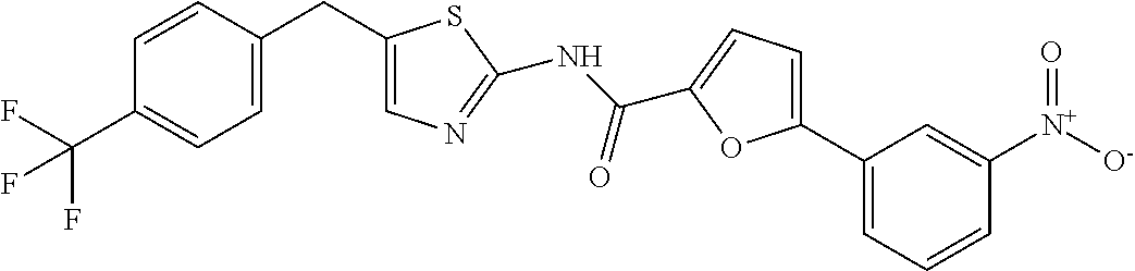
C1=CC(CC2=CN=C(NC(=O)C3=CC=C(C4=CC=CC([N+](=O)[O-])=C4)O3)S2)=CC=C1C(F)(F)F
